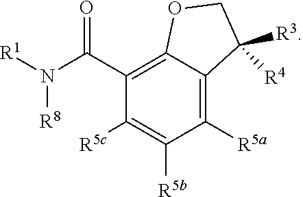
C1([R5a])=C2C(=C(C(N([R1])[R8])=O)C([R5c])=C1[R5b])OCC2([R3])[R4]
